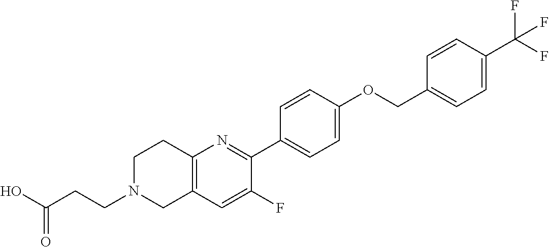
OC(CCN1CC2=C(CC1)N=C(C1=CC=C(OCC3=CC=C(C(F)(F)F)C=C3)C=C1)C(F)=C2)=O
